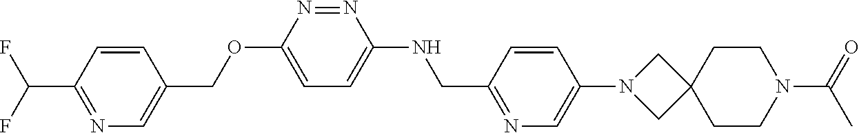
C1=CC(C(F)F)=NC=C1COC1=CC=C(NCC2=NC=C(N3CC4(C3)CCN(C(=O)C)CC4)C=C2)N=N1
